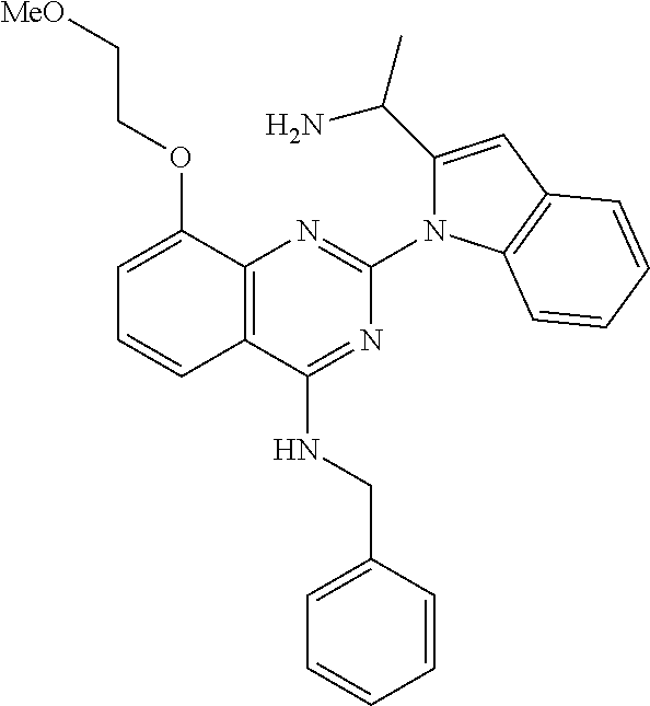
C12=C(C(NCC3=CC=CC=C3)=NC(N3C(C(N)C)=CC4=C3C=CC=C4)=N1)C=CC=C2OCC[MeO]
